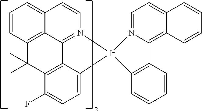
C1=N2C(=C3C(=C1)C=CC=C3)C1=C(C=CC=C1)[Ir]21N2=C3C4=C(C=CC=C4C=C2)C(C)(C)C2=C3C1=CC=C2F
